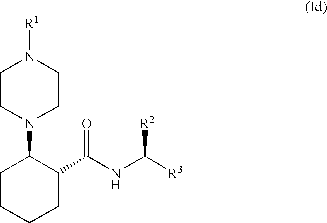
[R1]N1CCN(C2CCCCC2C(NC([R3])[R2])=O)CC1
